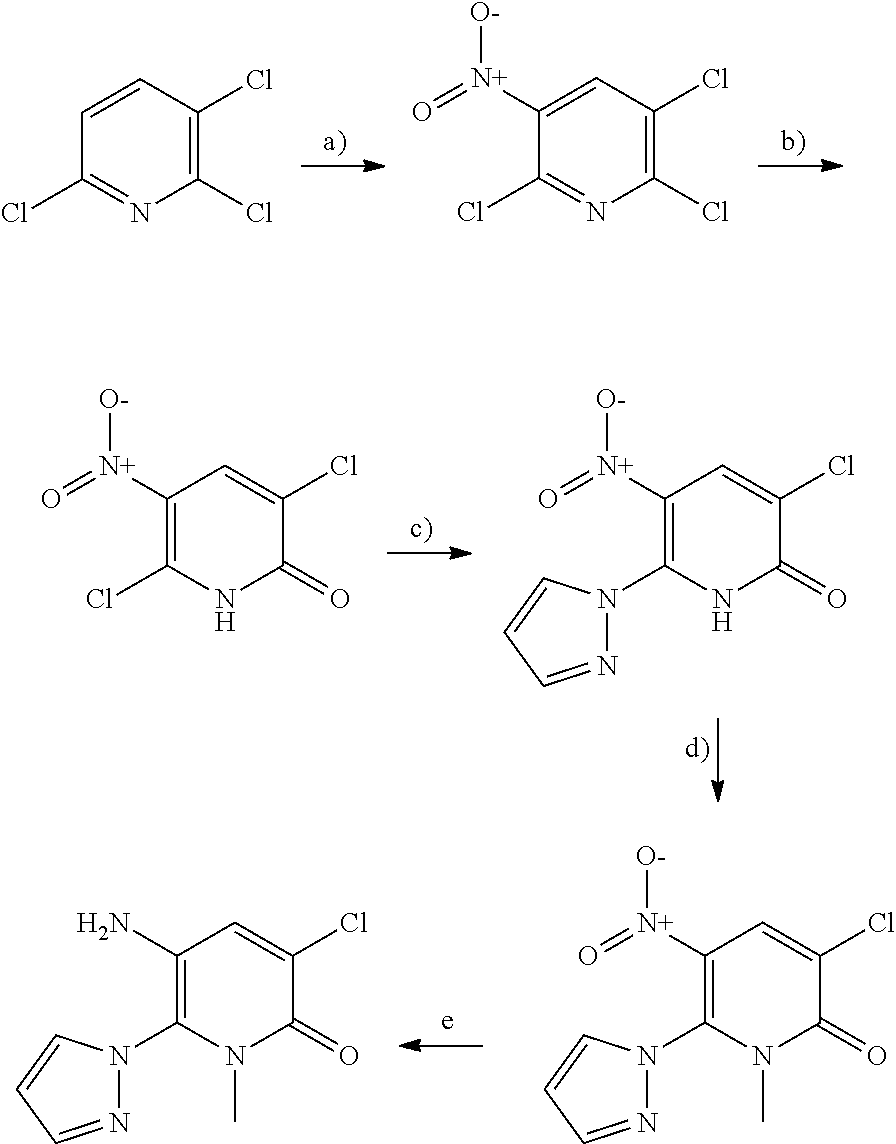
C1=CC(Cl)=C(Cl)N=C1Cl.C1([N+](=O)[O-])=CC(Cl)=C(Cl)N=C1Cl.C1([N+](=O)[O-])=C(Cl)NC(=O)C(Cl)=C1.C1([N+](=O)[O-])=C(N2N=CC=C2)NC(=O)C(Cl)=C1.C1([N+](=O)[O-])=C(N2N=CC=C2)N(C)C(=O)C(Cl)=C1.C1(N)=C(N2N=CC=C2)N(C)C(=O)C(Cl)=C1
